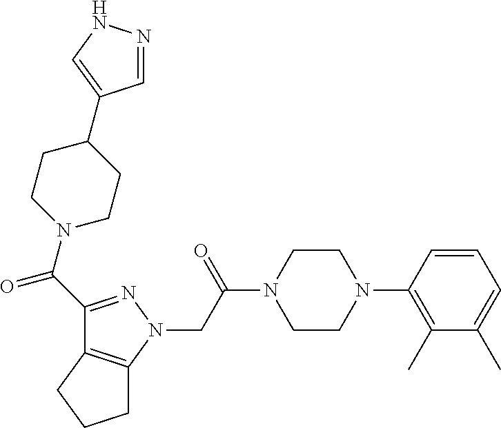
C(C(N1CCN(C2=C(C)C(C)=CC=C2)CC1)=O)N1N=C(C(=O)N2CCC(C3=CNN=C3)CC2)C2=C1CCC2
